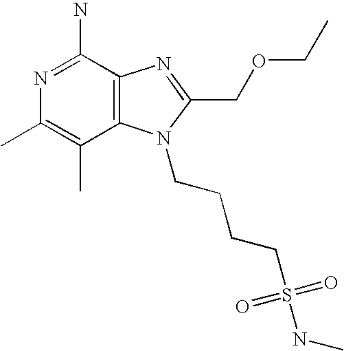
CC1=C(C)C2=C(C(N)=N1)N=C(COCC)N2CCCCS(=O)(=O)NC
